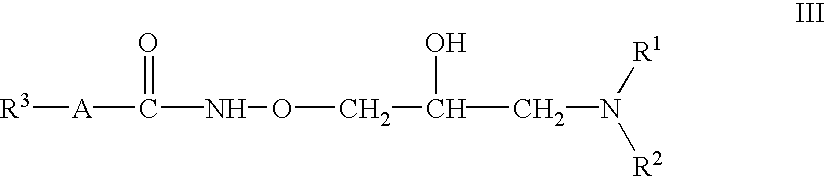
[R3][A]C(NOCC(CN([R1])[R2])O)=O
